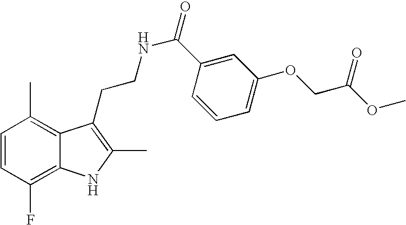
C1=CC(F)=C2C(=C1C)C(CCNC(=O)C1=CC(OCC(OC)=O)=CC=C1)=C(C)N2
